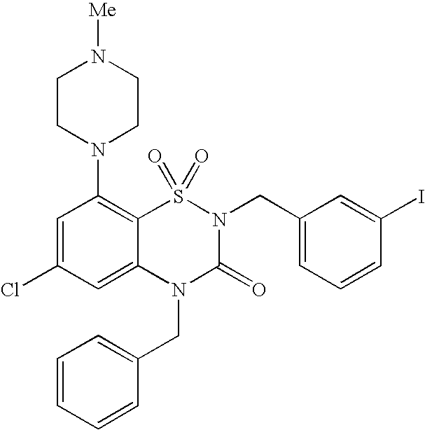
C1=C(Cl)C=C2C(=C1N1CCN([Me])CC1)S(=O)(=O)N(CC1=CC=CC(I)=C1)C(=O)N2CC1=CC=CC=C1
